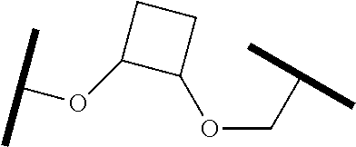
C1(OC(C)C)C(OCC(C)C)CC1
